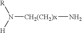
N([CH2(CH2)x]N)([R])[H]
